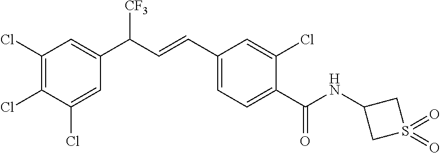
C1(Cl)=C(Cl)C(Cl)=CC(C(C=CC2=CC=C(C(=O)NC3CS(=O)(=O)C3)C(Cl)=C2)[CF3])=C1
